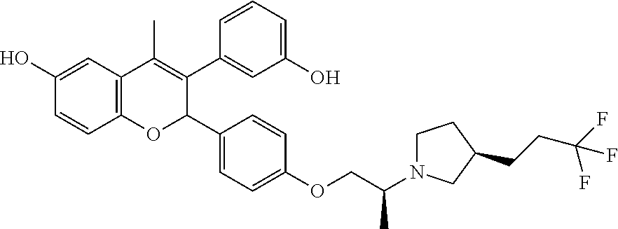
C12=C(C=C(O)C=C1)C(C)=C(C1=CC(O)=CC=C1)C(C1=CC=C(OCC(C)N3CCC(CCC(F)(F)F)C3)C=C1)O2
